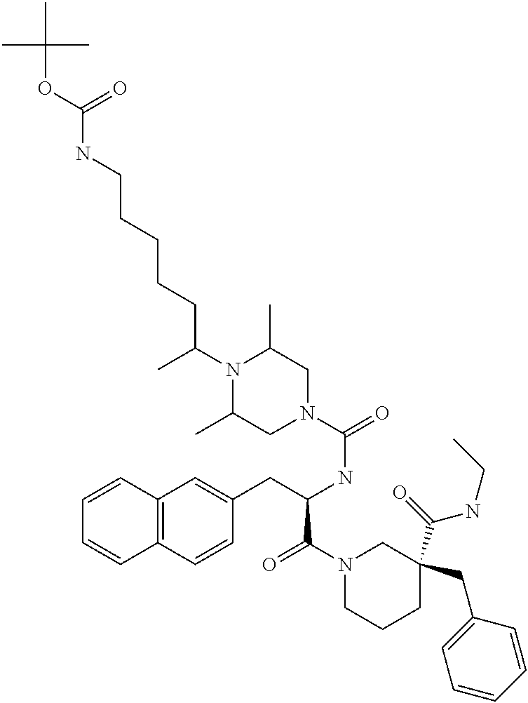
C12=C(C=CC(CC(NC(=O)N3CC(C)N(C(C)CCCCCNC(OC(C)(C)C)=O)C(C)C3)C(N3CCCC(C(=O)NCC)(CC4=CC=CC=C4)C3)=O)=C1)C=CC=C2
